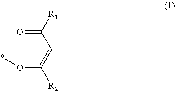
[R1]C(C=C([R2])O*)=O
